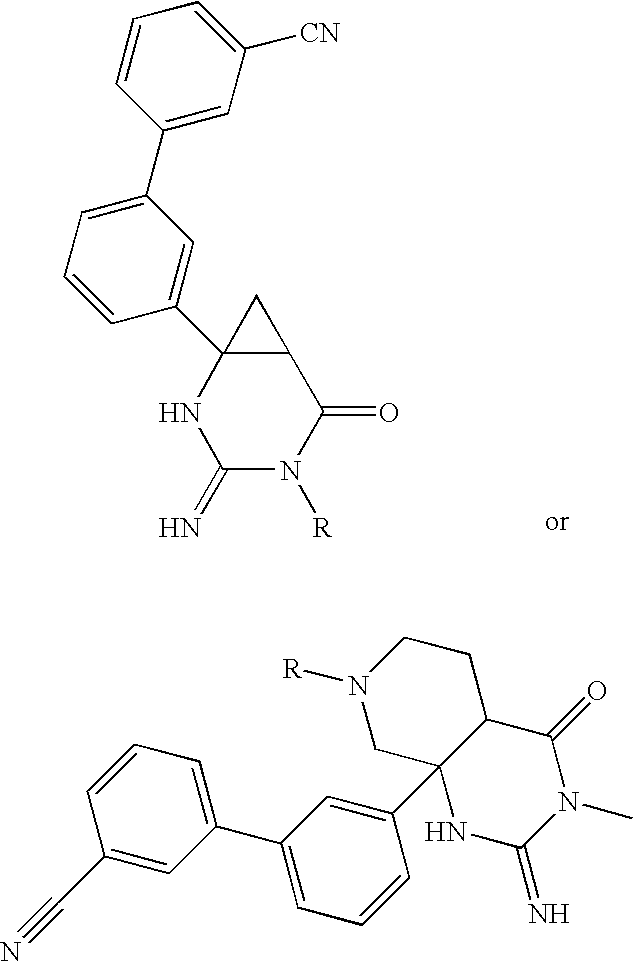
N1C(=N)N([R])C(=O)C2CC12C1=CC(C2=CC([CN])=CC=C2)=CC=C1.C1(C#N)=CC(C2=CC=CC(C34C(CCN([R])C3)C(=O)N(C)C(=N)N4)=C2)=CC=C1
